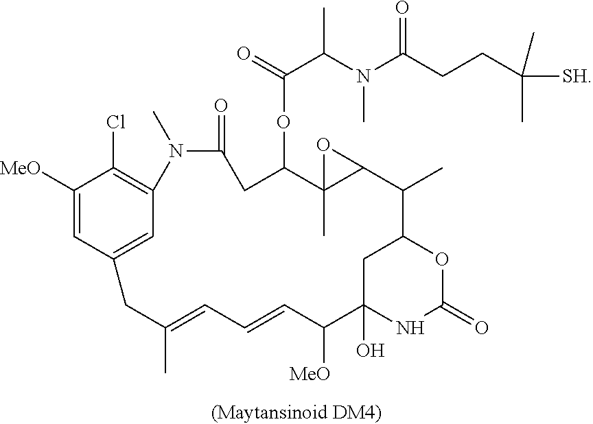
C1([MeO])=CC2=CC(=C1Cl)N(C)C(=O)CC(OC(C(N(C(CCC([SH])(C)C)=O)C)C)=O)C1(C)C(O1)C(C)C1CC(O)(NC(=O)O1)C([MeO])C=CC=C(C)C2
